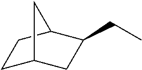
C1C2CC(CC)C(C1)C2
